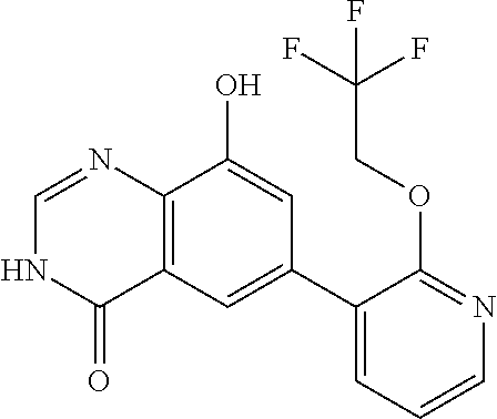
C12=C(C=C(C3=CC=CN=C3OCC(F)(F)F)C=C1O)C(=O)NC=N2
